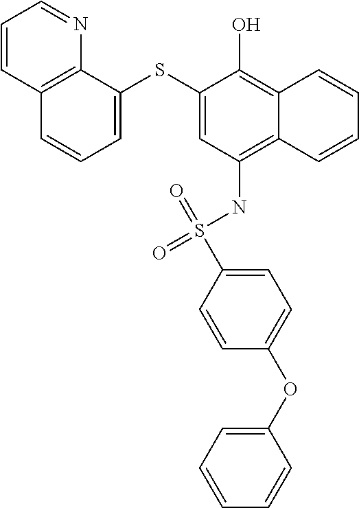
C1=C(SC2=CC(NS(C3=CC=C(OC4=CC=CC=C4)C=C3)(=O)=O)=C3C(=C2O)C=CC=C3)C2=C(C=C1)C=CC=N2
